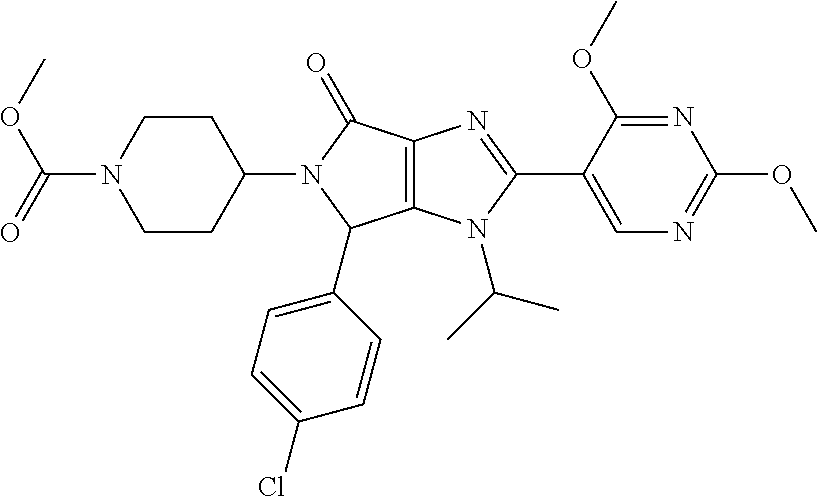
C12=C(N(C(C)C)C(C3=CN=C(OC)N=C3OC)=N1)C(C1=CC=C(Cl)C=C1)N(C1CCN(C(OC)=O)CC1)C2=O
